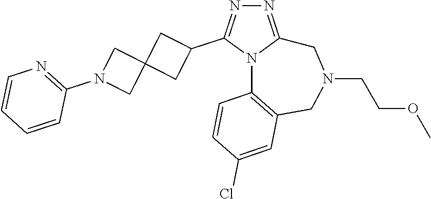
N1=C2N(C(C3CC4(C3)CN(C3=NC=CC=C3)C4)=N1)C1=C(CN(CCOC)C2)C=C(Cl)C=C1
